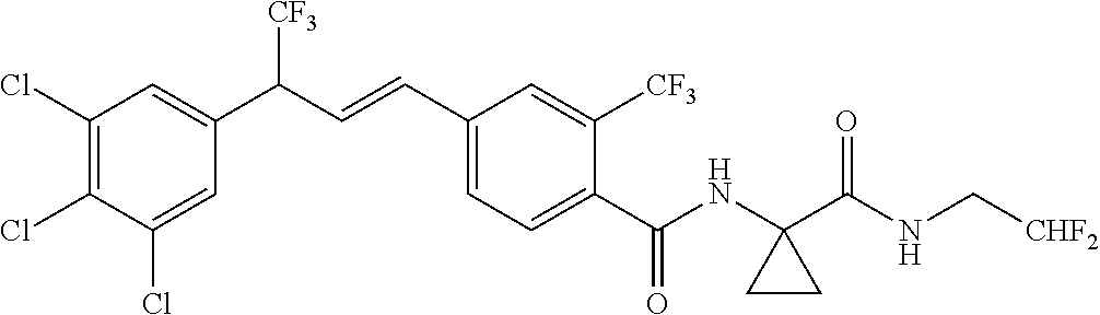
C1(Cl)=C(Cl)C(Cl)=CC(C(C=CC2=CC=C(C(NC3(C(NC[CHF2])=O)CC3)=O)C([CF3])=C2)[CF3])=C1
